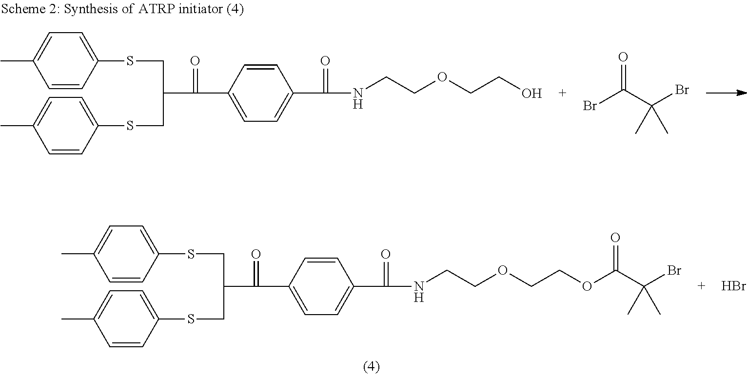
CC1=CC=C(SCC(CSC2=CC=C(C)C=C2)C(C2=CC=C(C(=O)NCCOCCO)C=C2)=O)C=C1.BrC(C(Br)(C)C)=O.CC1=CC=C(SCC(CSC2=CC=C(C)C=C2)C(C2=CC=C(C(=O)NCCOCCOC(C(Br)(C)C)=O)C=C2)=O)C=C1.Br
